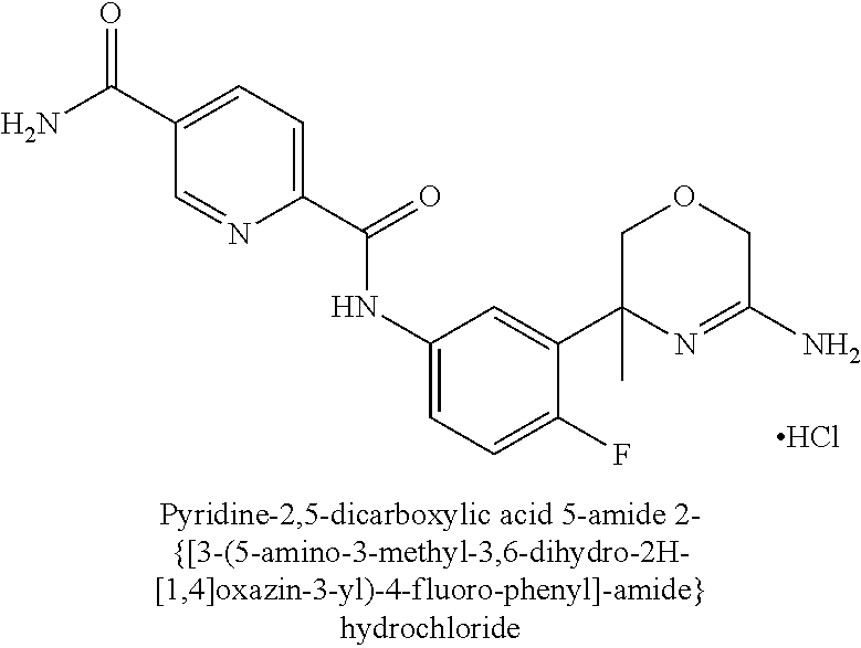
C1(C(N)=O)=CC=C(C(=O)NC2=CC=C(F)C(C3(C)N=C(N)COC3)=C2)N=C1.Cl
